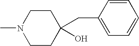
N1(C)CCC(O)(CC2=CC=CC=C2)CC1
